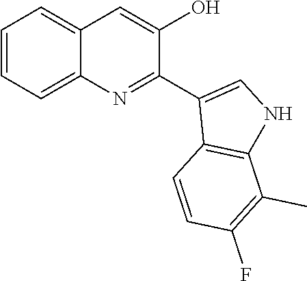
C1=CC=C2C(=C1)C=C(O)C(C1=CNC3=C1C=CC(F)=C3C)=N2
